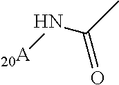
N(C(C)=O)[20A]
